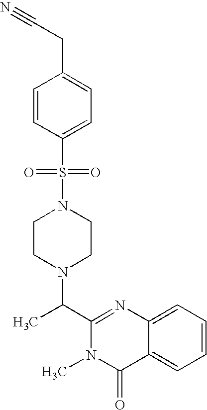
C1(C(C)N2CCN(S(=O)(=O)C3=CC=C(CC#N)C=C3)CC2)=NC2=CC=CC=C2C(=O)N1C
